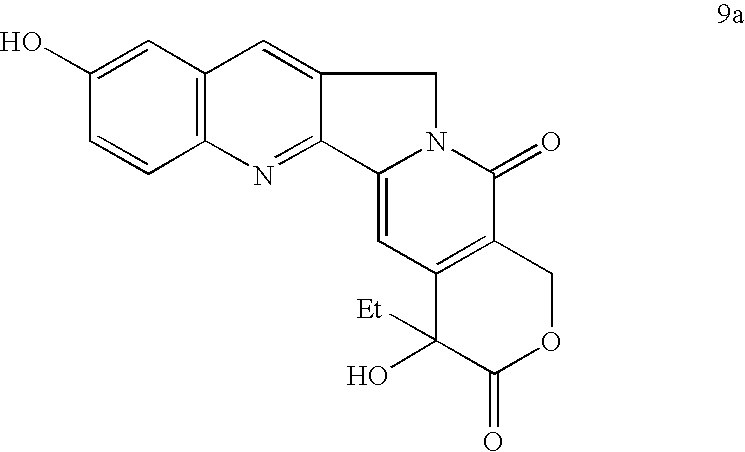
C1(O)=CC2=C(C=C1)N=C1C(=C2)CN2C1=CC1=C(C2=O)COC(=O)C1([Et])O
